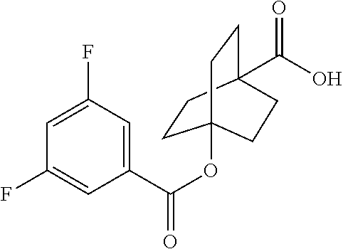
C1=C(C(OC23CCC(C(O)=O)(CC2)CC3)=O)C=C(F)C=C1F
